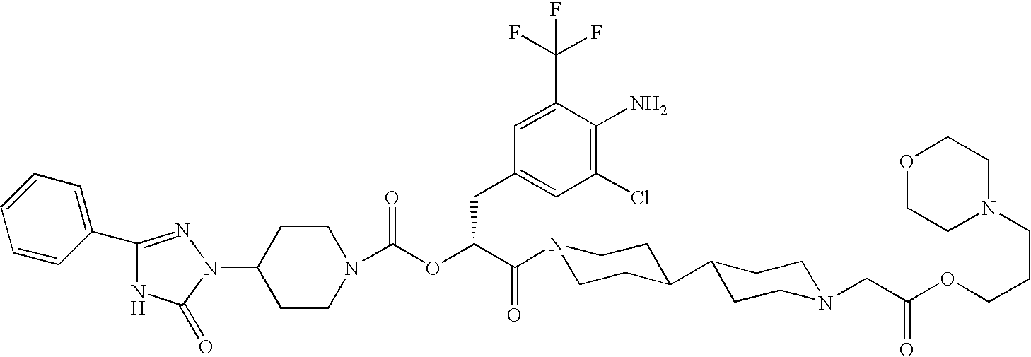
C1(N2N=C(C3=CC=CC=C3)NC2=O)CCN(C(OC(C(=O)N2CCC(C3CCN(CC(OCCCN4CCOCC4)=O)CC3)CC2)CC2=CC(Cl)=C(N)C(C(F)(F)F)=C2)=O)CC1
